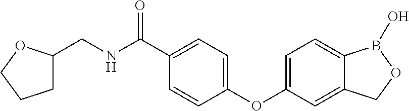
C1=C(C(NCC2CCCO2)=O)C=CC(OC2=CC=C3C(=C2)COB3O)=C1
